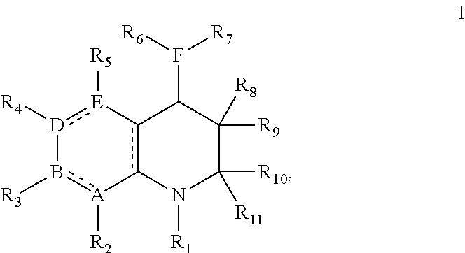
[D]1([R4]):[E]([R5])-c2c(-[A]([R2])b-1[R3])N([R1])C([R10])([R11])C([R9])([R8])C2F([R6])[R7]
